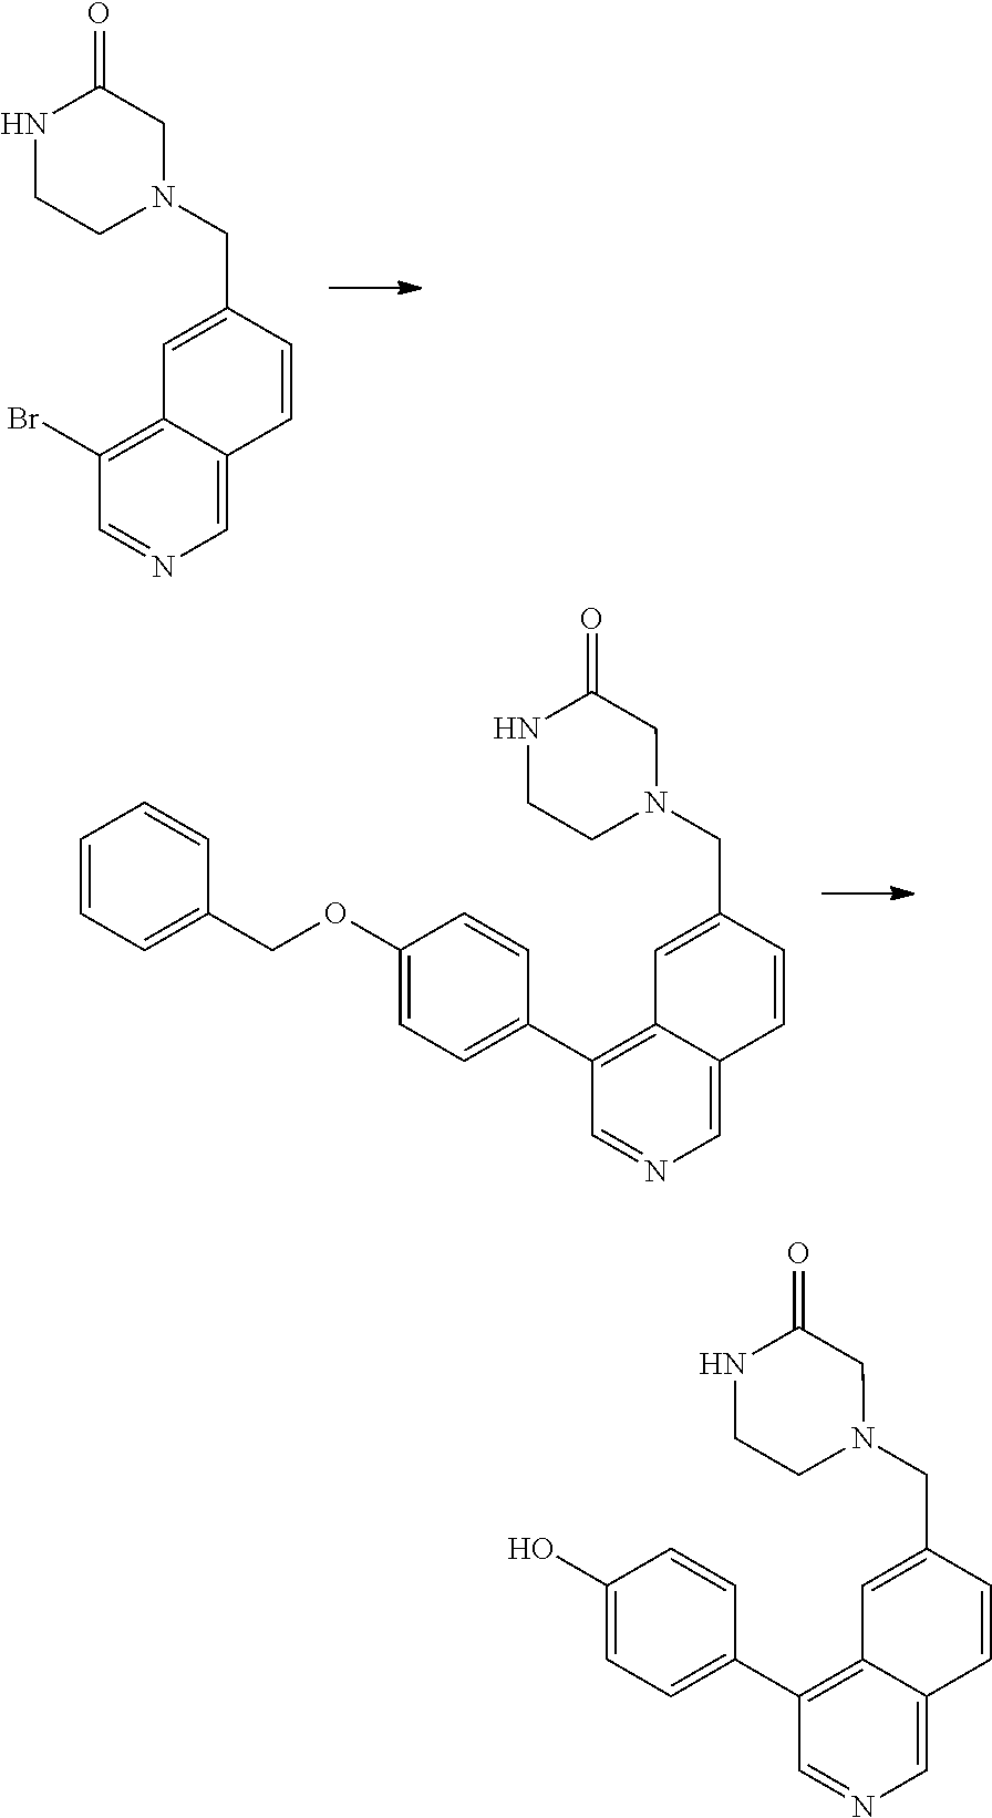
C1=C2C(=C(Br)C=N1)C=C(CN1CC(=O)NCC1)C=C2.C1=C2C(=C(C3=CC=C(OCC4=CC=CC=C4)C=C3)C=N1)C=C(CN1CC(=O)NCC1)C=C2.C1=C2C(=C(C3=CC=C(O)C=C3)C=N1)C=C(CN1CC(=O)NCC1)C=C2
